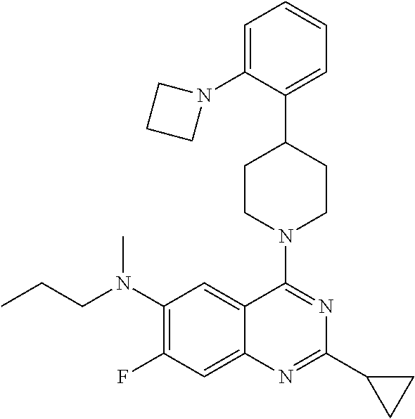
C1(N(CCC)C)=C(F)C=C2C(=C1)C(N1CCC(C3=CC=CC=C3N3CCC3)CC1)=NC(C1CC1)=N2
